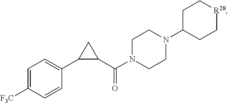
C1=C([F3C])C=CC(C2C(C(=O)N3CCN(C4CC[R28]CC4)CC3)C2)=C1
